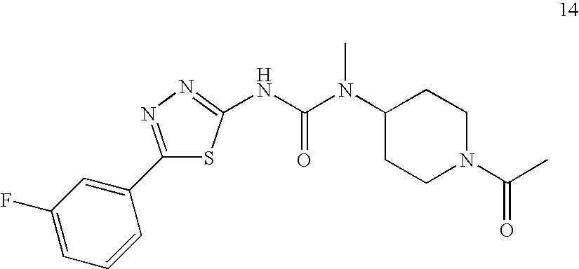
N(C(N(C)C1CCN(C(C)=O)CC1)=O)C1=NN=C(C2=CC(F)=CC=C2)S1
